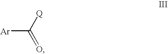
[Ar]C([Q])=O
